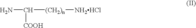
NC([(CH2)n][NH2HCl])[COOH]
